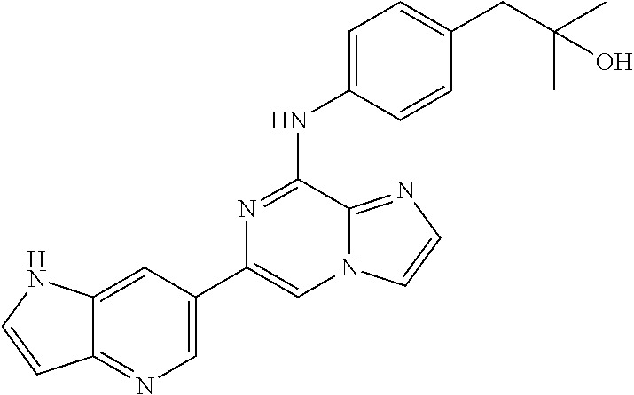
C1(C2=CN=C3C(=C2)NC=C3)=CN2C(=NC=C2)C(NC2=CC=C(CC(C)(C)O)C=C2)=N1
